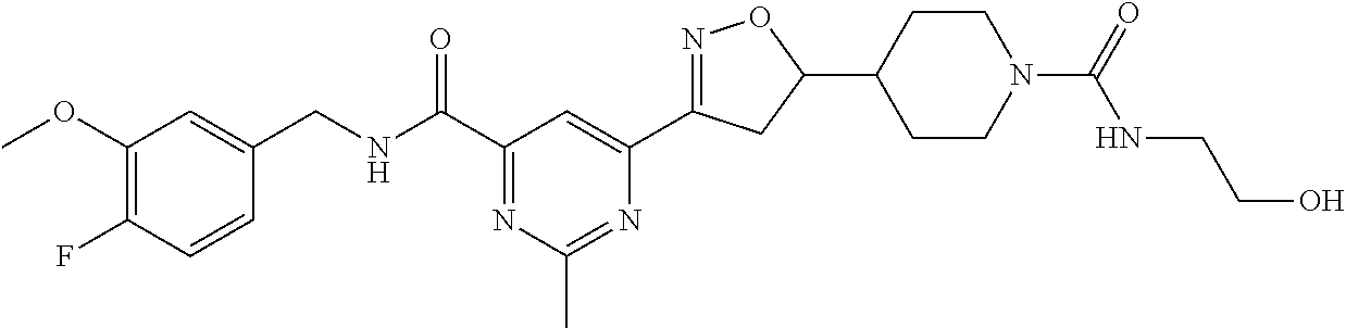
C1(OC)=C(F)C=CC(CNC(C2=NC(C)=NC(C3=NOC(C4CCN(C(NCCO)=O)CC4)C3)=C2)=O)=C1
